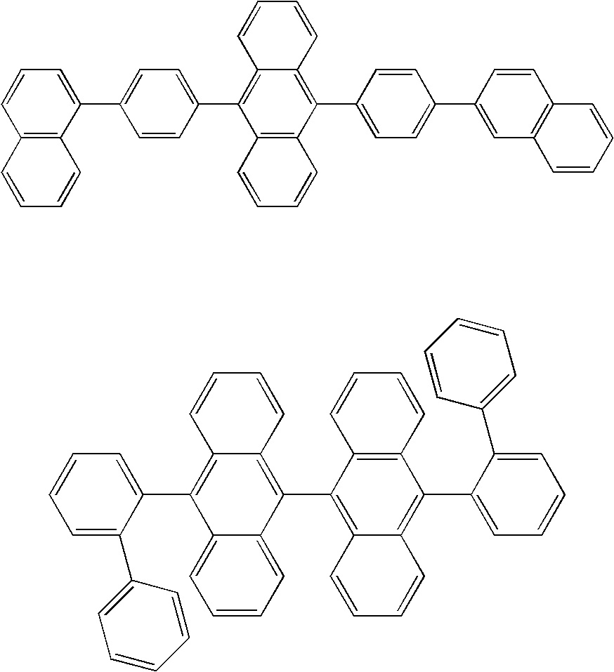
C12=C(C(C3=CC=C(C4=C5C(=C(C6=CC=C(C7=CC8=C(C=C7)C=CC=C8)C=C6)C6=C4C=CC=C6)C=CC=C5)C=C3)=CC=C1)C=CC=C2.C1=CC2=C(C3=C4C(=C(C5=CC=CC=C5C5=CC=CC=C5)C5=C3C=CC=C5)C=CC=C4)C3=CC=CC=C3C(C3=CC=CC=C3C3=CC=CC=C3)=C2C=C1
